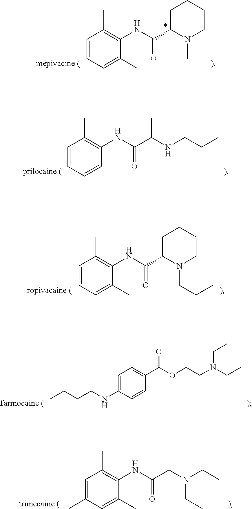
C1(C)=C(NC(C2N(C)CCCC2)=O)C(C)=CC=C1.C1(C)=C(NC(C(NCCC)C)=O)C=CC=C1.C1(C)=C(NC(C2N(CCC)CCCC2)=O)C(C)=CC=C1.C1=C(NCCCC)C=CC(C(OCCN(CC)CC)=O)=C1.C1(C)=C(NC(CN(CC)CC)=O)C(C)=CC(C)=C1
